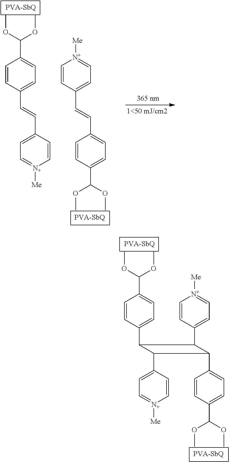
C1=CC(C=CC2=CC=C(C(OC)OC)C=C2)=CC=[N+]1[Me].C1=CC(C=CC2=CC=[N+]([Me])C=C2)=CC=C1C(OC)OC.C1=CC(C2C(C3=CC=[N+]([Me])C=C3)C(C3=CC=C(C(OC)OC)C=C3)C2C2=CC=[N+]([Me])C=C2)=CC=C1C(OC)OC
